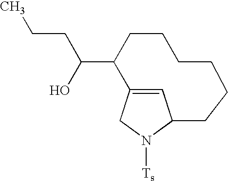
C1N([Ts])C2C=C1C(C(O)CCC)CCCCCC2
